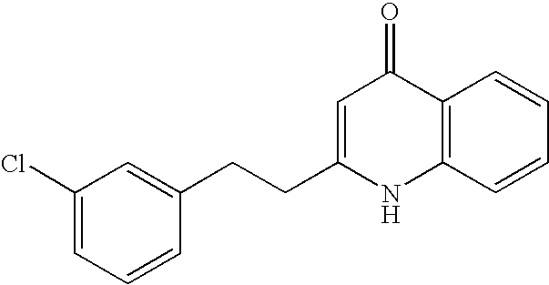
C1(Cl)=CC=CC(CCC2=CC(=O)C3=C(N2)C=CC=C3)=C1
